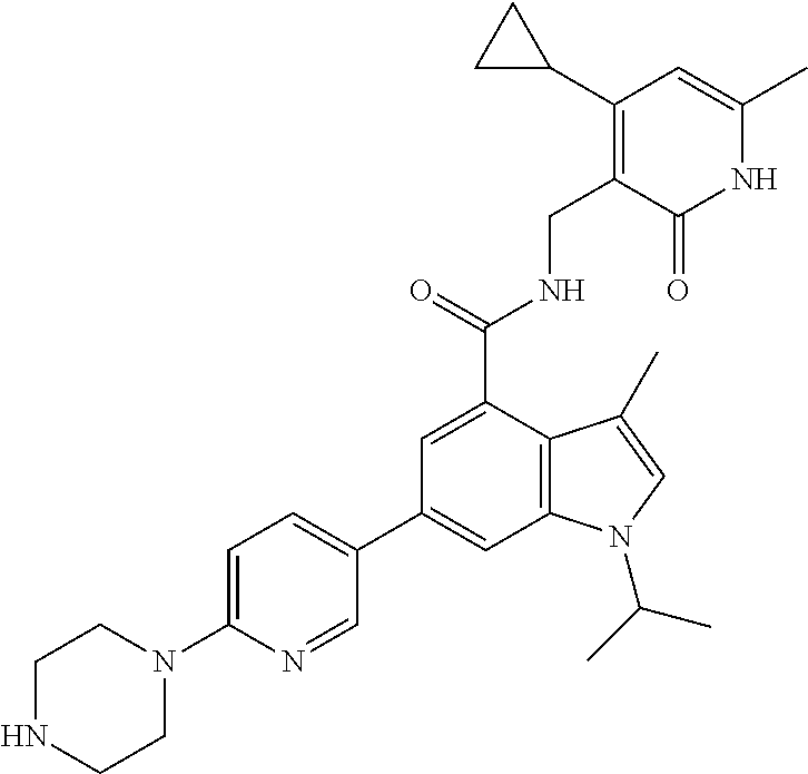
N1C(C)=CC(C2CC2)=C(CNC(C2=CC(C3=CC=C(N4CCNCC4)N=C3)=CC3=C2C(C)=CN3C(C)C)=O)C1=O
